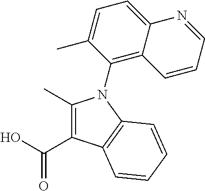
C1(C)=C(C(O)=O)C2=C(N1C1=C3C(=CC=C1C)N=CC=C3)C=CC=C2
